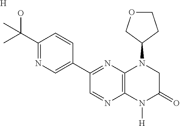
C1(C(O)(C)C)=NC=C(C2=NC3=C(N=C2)N([H])C(=O)CN3C2COCC2)C=C1.[H]
